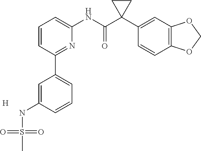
C1=CC(C2=CC=CC(NS(C)(=O)=O)=C2)=NC(NC(C2(C3=CC4=C(C=C3)OCO4)CC2)=O)=C1.[H]
